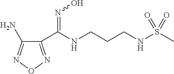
C1(C(NCCCNS(C)(=O)=O)=NO)=NON=C1N
